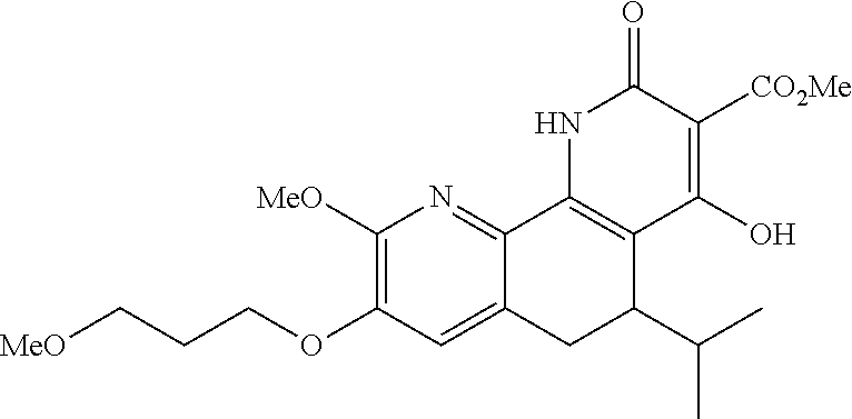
[MeO]CCCOC1=C([MeO])N=C2C(=C1)CC(C(C)C)C1=C2NC(=O)C([CO2Me])=C1O
